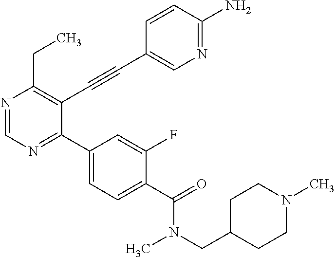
N1=CN=C(C2=CC=C(C(=O)N(C)CC3CCN(C)CC3)C(F)=C2)C(C#CC2=CN=C(N)C=C2)=C1CC
